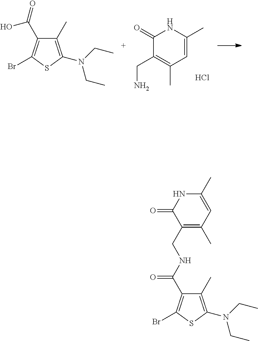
C1(=O)C(CN)=C(C)C=C(C)N1.Cl.C1(C)=C(N(CC)CC)SC(Br)=C1C(=O)O.C1(CNC(=O)C2=C(Br)SC(N(CC)CC)=C2C)=C(C)C=C(C)NC1=O
